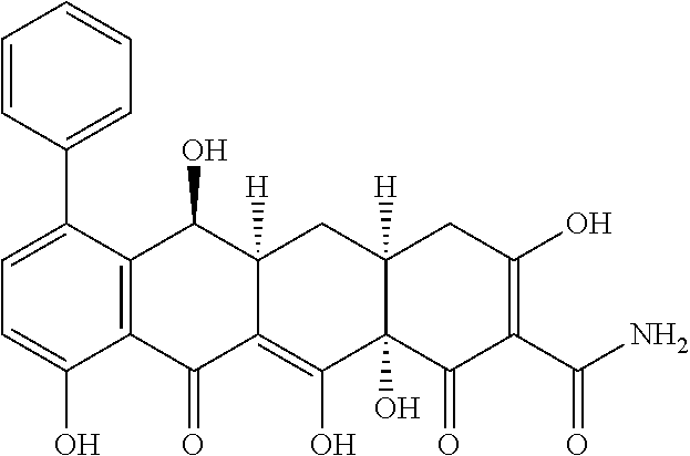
C1=C(C2=CC=CC=C2)C2=C(C(O)=C1)C(=O)C1=C(O)C3(O)C([H])(CC1([H])C2O)CC(O)=C(C(N)=O)C3=O
